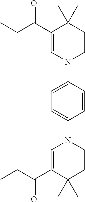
C1(C(CC)=O)=CN(C2=CC=C(N3C=C(C(CC)=O)C(C)(C)CC3)C=C2)CCC1(C)C
